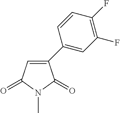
C1=C(C2=CC(F)=C(F)C=C2)C(=O)N(C)C1=O
